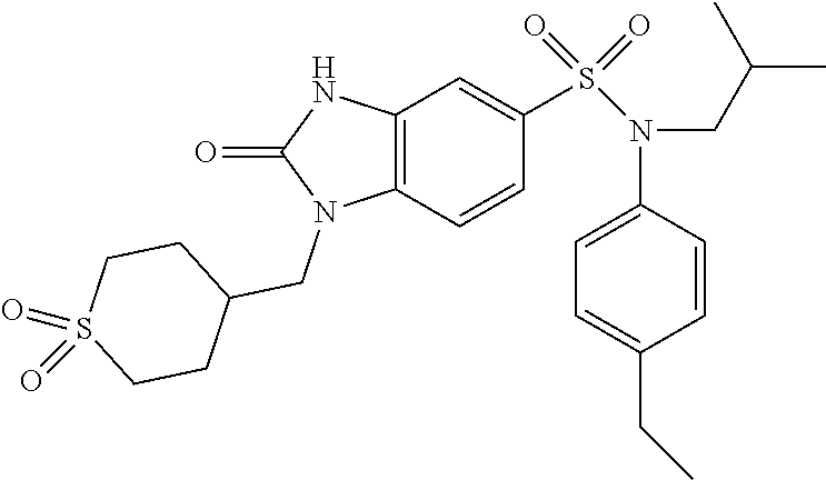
C12=C(C=C(S(=O)(=O)N(C3=CC=C(CC)C=C3)CC(C)C)C=C1)NC(=O)N2CC1CCS(=O)(=O)CC1
